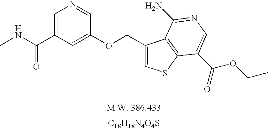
CNC(=O)C1=CN=CC(OCC2=CSC3=C2C(N)=NC=C3C(=O)OCC)=C1.[C18H18N4O4S]
